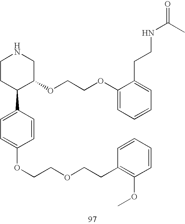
C1CC(C2=CC=C(OCCOCCC3=C(OC)C=CC=C3)C=C2)C(OCCOC2=CC=CC=C2CCNC(C)=O)CN1
